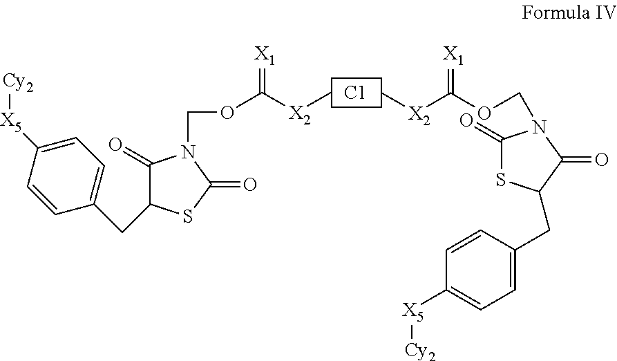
[C1].C1(=O)C(CC2=CC=C([X5][Cy2])C=C2)SC(=O)N1COC([X2]C)=[X1].C[X2]C(OCN1C(=O)SC(CC2=CC=C([X5][Cy2])C=C2)C1=O)=[X1]
